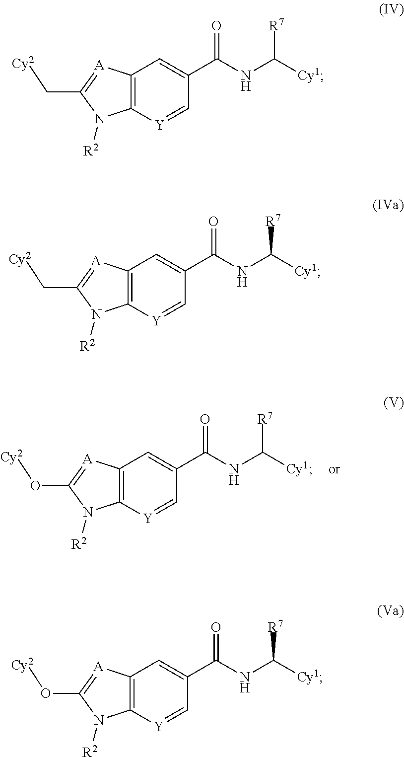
C12=C([Y]=CC(C(NC([Cy1])[R7])=O)=C1)N([R2])C(O[Cy2])=[A]2.C12=C([Y]=CC(C(NC([Cy1])[R7])=O)=C1)N([R2])C(C[Cy2])=[A]2.C12=C([Y]=CC(C(NC([Cy1])[R7])=O)=C1)N([R2])C(C[Cy2])=[A]2.C12=C([Y]=CC(C(NC([Cy1])[R7])=O)=C1)N([R2])C(O[Cy2])=[A]2
